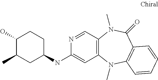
N(C1=CC2=C(C=N1)N(C)C(=O)C1=C(N2C)C=CC=C1)C1CCC(O)C(C)C1
